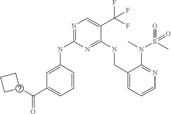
N(C1=NC=C(C(F)(F)F)C(NCC2=CC=CN=C2N(S(=O)(C)=O)C)=N1)C1=CC(C(C2CCC2)=O)=CC=C1
